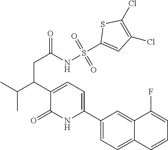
C1(C2=CC=C(C(C(C)C)CC(=O)NS(C3=CC(Cl)=C(Cl)S3)(=O)=O)C(=O)N2)=CC=C2C(=C1)C(F)=CC=C2
